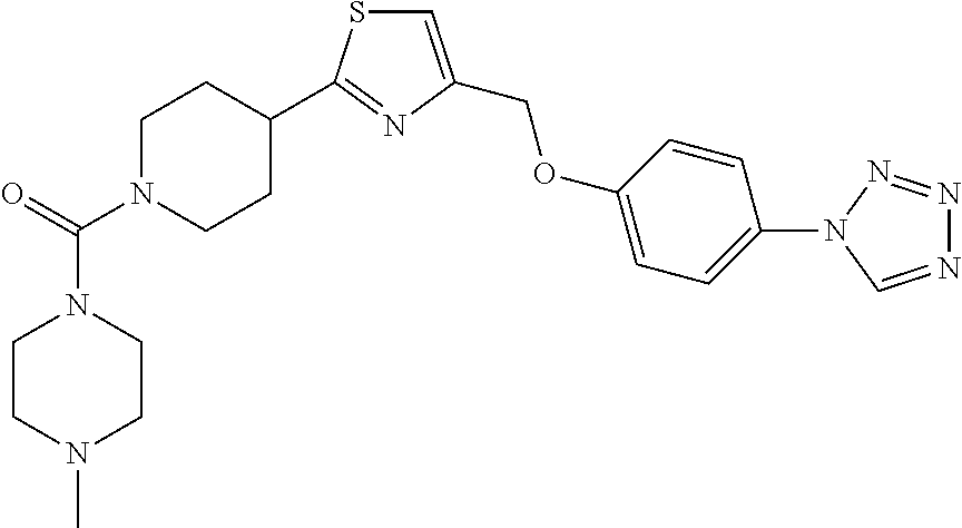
C1=C(COC2=CC=C(N3C=NN=N3)C=C2)N=C(C2CCN(C(=O)N3CCN(C)CC3)CC2)S1
